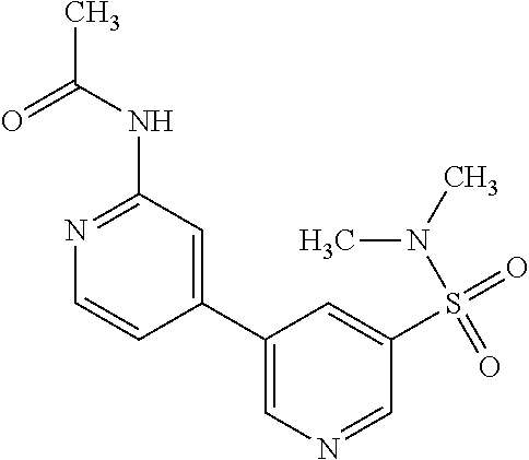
N1=C(NC(C)=O)C=C(C2=CN=CC(S(=O)(N(C)C)=O)=C2)C=C1
